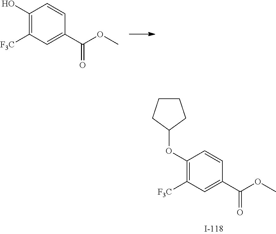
C1(OC2CCCC2)=C([F3C])C=C(C(OC)=O)C=C1.C1(O)=C([F3C])C=C(C(OC)=O)C=C1
